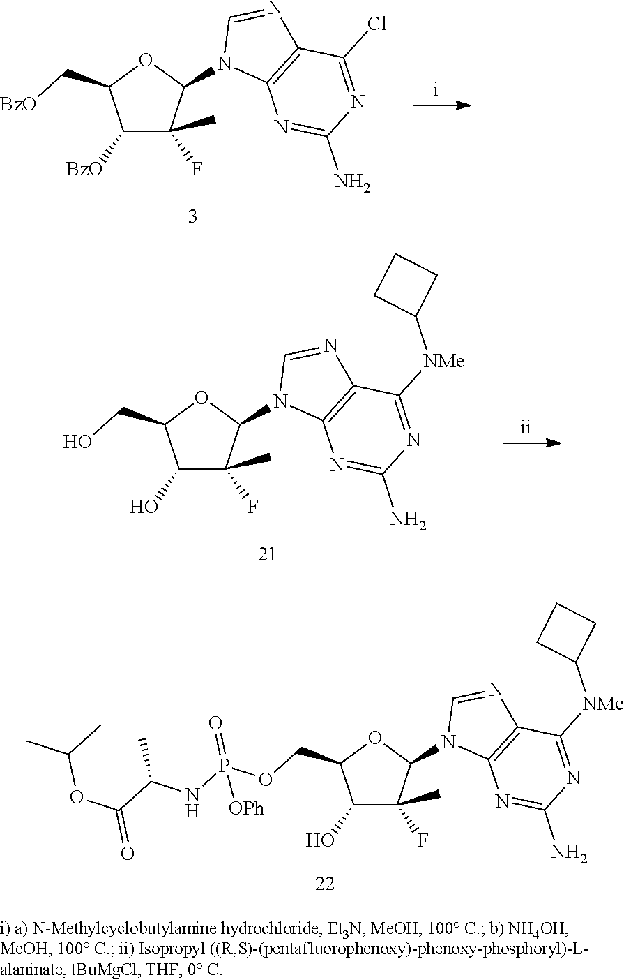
C1([BzO])C(F)(C)C(N2C3=C(N=C2)C(Cl)=NC(N)=N3)OC1C[BzO].C1(O)C(F)(C)C(N2C3=C(N=C2)C([NMe]C2CCC2)=NC(N)=N3)OC1CO.C1(O)C(F)(C)C(N2C3=C(N=C2)C([NMe]C2CCC2)=NC(N)=N3)OC1COP(NC(C)C(=O)OC(C)C)(=O)[OPh]
